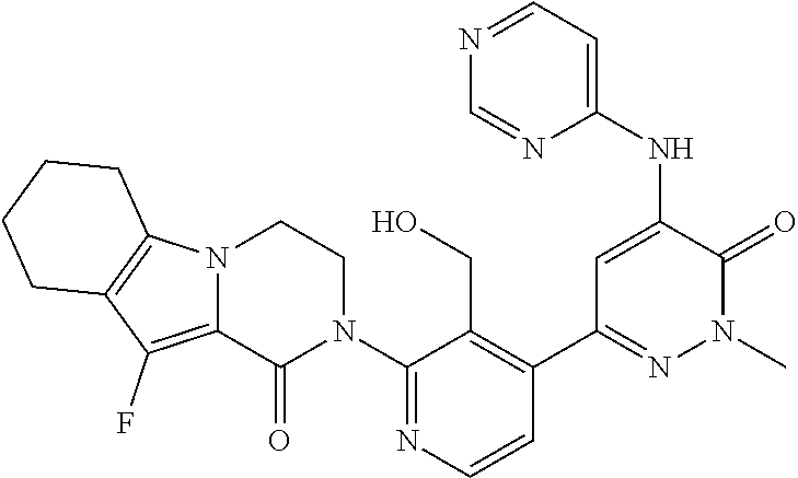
C1(N2CCN3C(=C(F)C4=C3CCCC4)C2=O)=NC=CC(C2=NN(C)C(=O)C(NC3=CC=NC=N3)=C2)=C1CO
